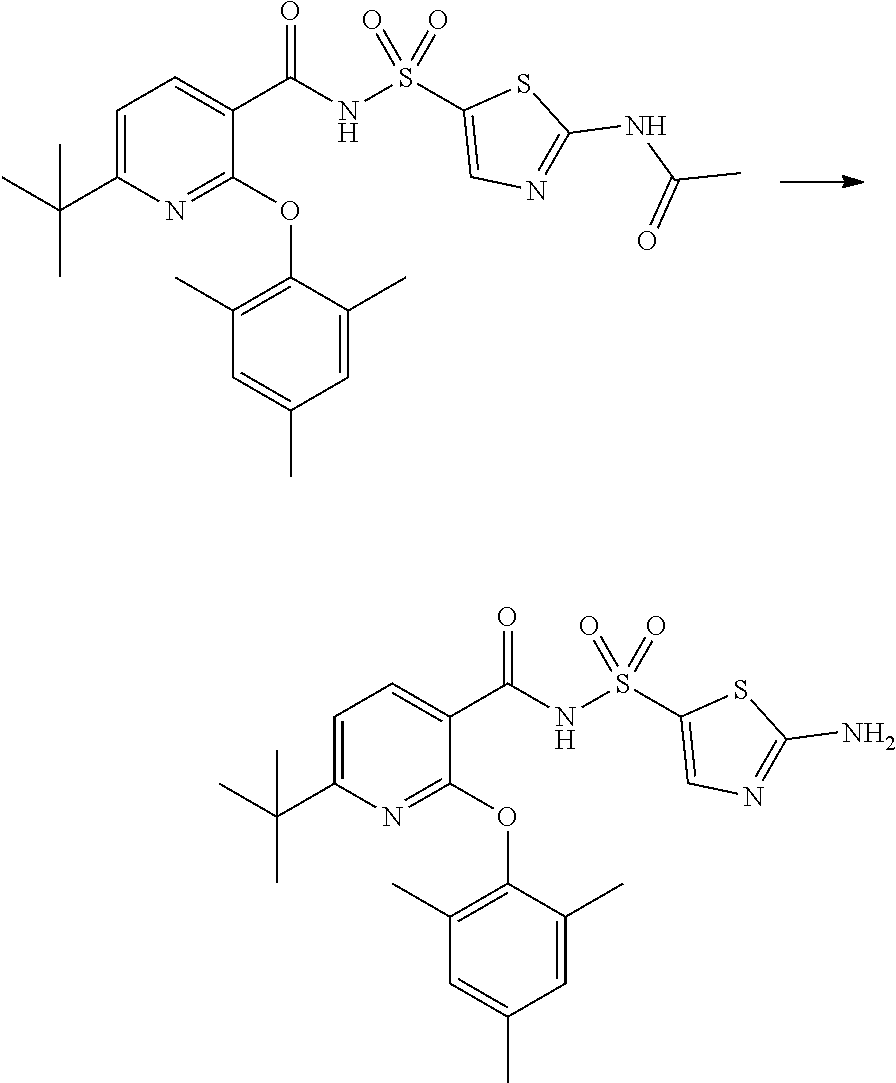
C1=C(C(C)(C)C)N=C(OC2=C(C)C=C(C)C=C2C)C(C(NS(C2=CN=C(NC(C)=O)S2)(=O)=O)=O)=C1.C1=C(C(C)(C)C)N=C(OC2=C(C)C=C(C)C=C2C)C(C(NS(C2=CN=C(N)S2)(=O)=O)=O)=C1
